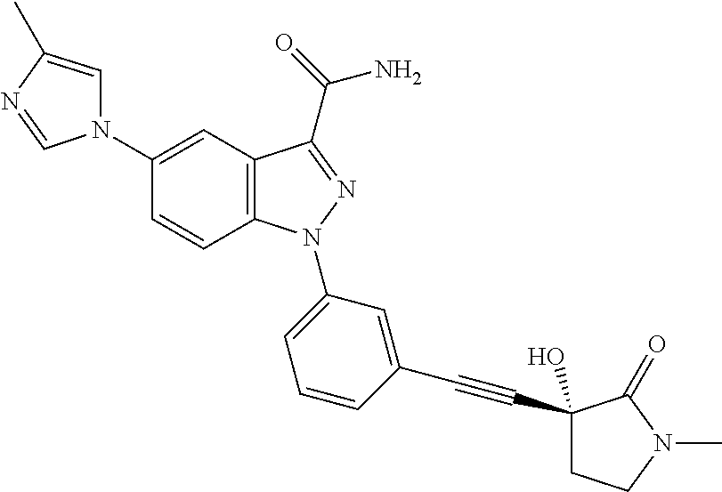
C12=C(C(C(=O)N)=NN1C1=CC=CC(C#CC3(O)CCN(C)C3=O)=C1)C=C(N1C=C(C)N=C1)C=C2
